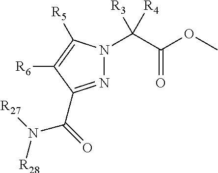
N1=C(C(=O)N([R27])[R28])C([R6])=C([R5])N1C(C(OC)=O)([R3])[R4]
